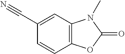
C1=CC2=C(C=C1C#N)N(C)C(=O)O2
